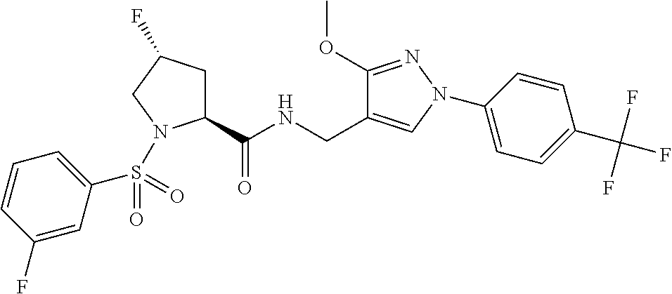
C1C(F)CN(S(=O)(=O)C2=CC=CC(F)=C2)C1C(NCC1=CN(C2=CC=C(C(F)(F)F)C=C2)N=C1OC)=O
